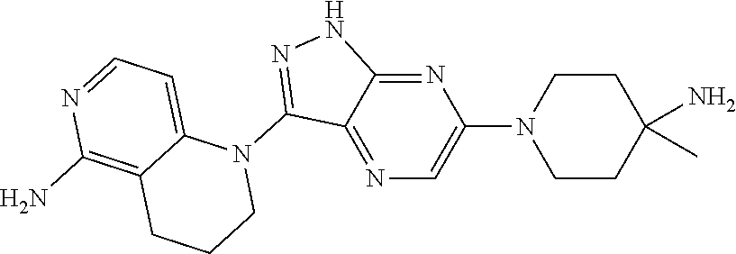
N1(C2=NNC3=NC(N4CCC(C)(N)CC4)=CN=C23)C2=CC=NC(N)=C2CCC1
